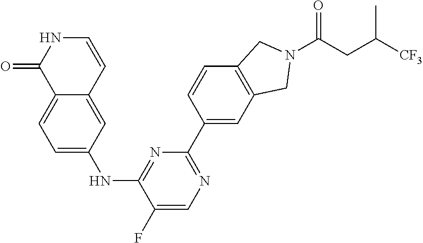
C12=CC=C(NC3=NC(C4=CC5=C(C=C4)CN(C(CC([CF3])C)=O)C5)=NC=C3F)C=C1C=CNC2=O
